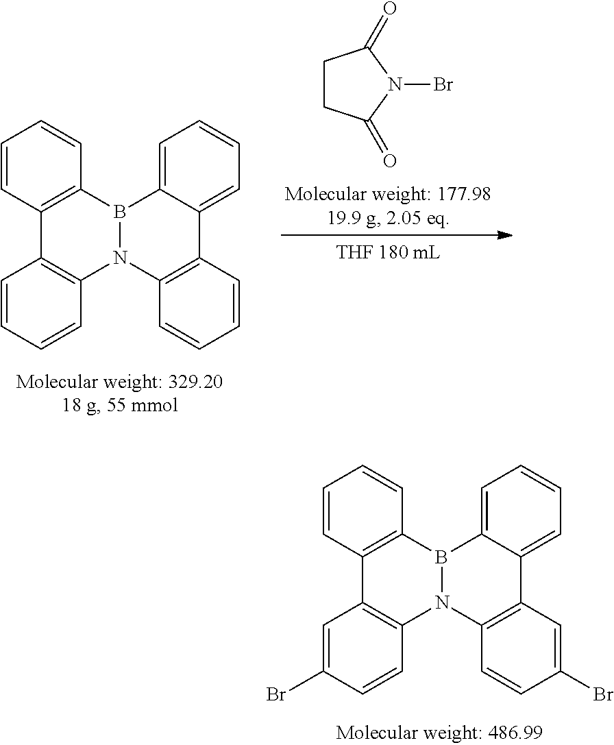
C1=CC2=C(C=C1)B1N(C3=C2C=C(Br)C=C3)C2=C(C=C(Br)C=C2)C2=CC=CC=C21.C1=CC2=C(C=C1)B1N(C3=C2C=CC=C3)C2=C(C=CC=C2)C2=CC=CC=C21.C1CC(=O)N(Br)C1=O
